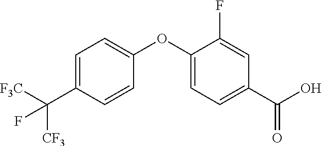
C1=C(C([F3C])([CF3])F)C=CC(OC2=CC=C(C(O)=O)C=C2F)=C1
